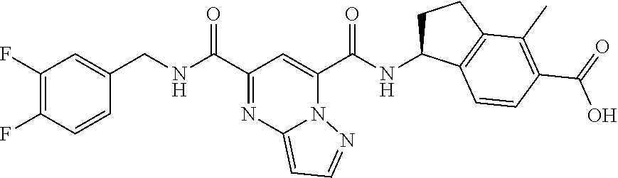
C1(F)=C(F)C=CC(CNC(C2=NC3=CC=NN3C(C(NC3CCC4=C3C=CC(C(O)=O)=C4C)=O)=C2)=O)=C1
